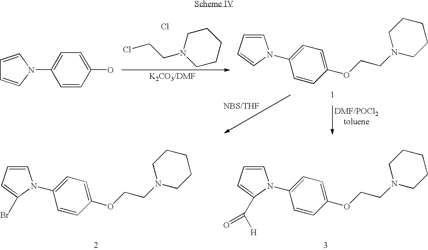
C1N(CCCl)CCCC1.Cl.C1=CC=CN1C1=CC=C(OCCN2CCCCC2)C=C1.C1=CN(C2=CC=C(O)C=C2)C=C1.C1=CC=C(Br)N1C1=CC=C(OCCN2CCCCC2)C=C1.C1=CC=C(C([H])=O)N1C1=CC=C(OCCN2CCCCC2)C=C1
